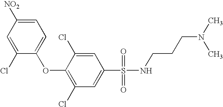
O(C1=C(Cl)C=C(S(=O)(=O)NCCCN(C)C)C=C1Cl)C1=CC=C([NO2])C=C1Cl
